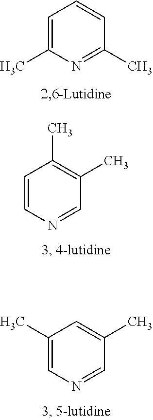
C1=C(C)N=C(C)C=C1.C1=CC(C)=C(C)C=N1.C1=C(C)C=C(C)C=N1
